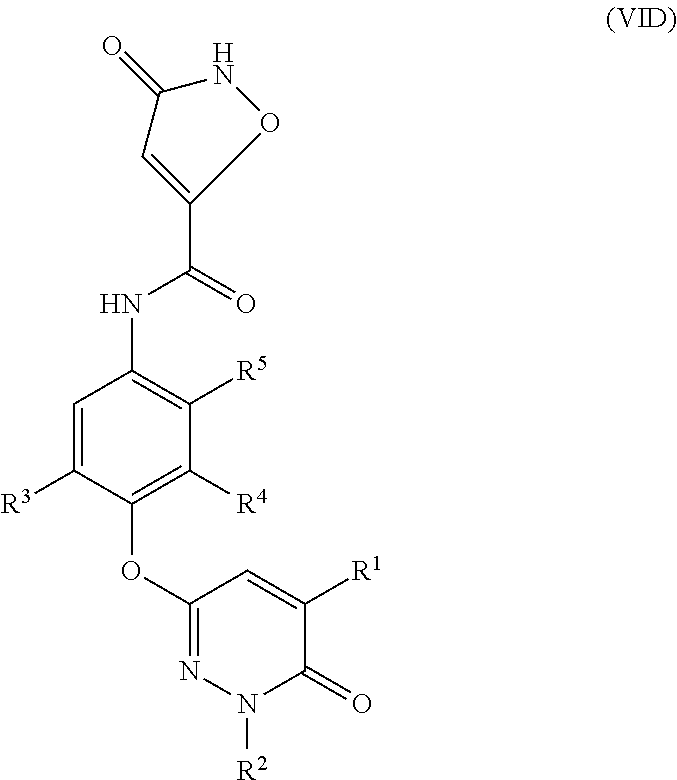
C1=C([R3])C(OC2=NN([R2])C(=O)C([R1])=C2)=C([R4])C([R5])=C1NC(C1=CC(=O)NO1)=O
